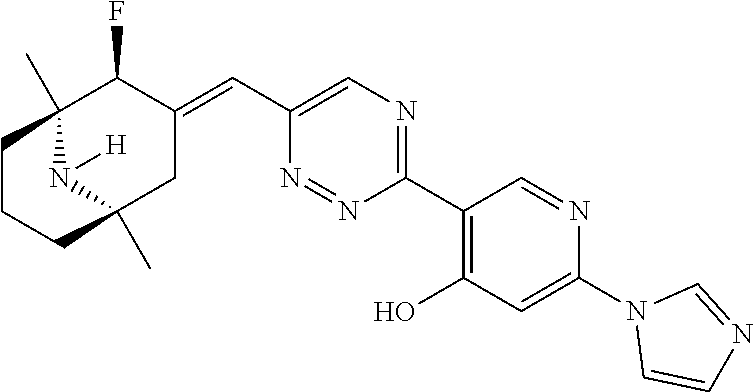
C1(C2=C(O)C=C(N3C=CN=C3)N=C2)=NC=C(C=C2C(F)C3(C)N([H])C(C)(C2)CCC3)N=N1
